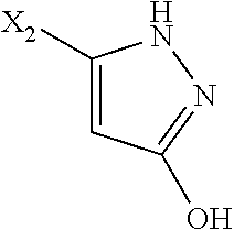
C1=C([X2])NN=C1O
